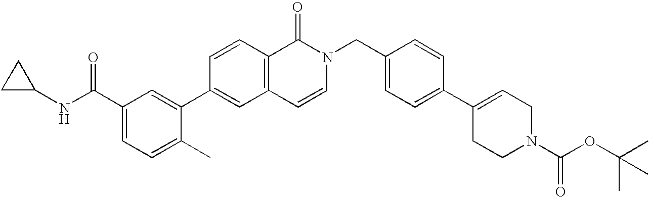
C1(C(NC2CC2)=O)=CC=C(C)C(C2=CC3=C(C=C2)C(=O)N(CC2=CC=C(C4=CCN(C(OC(C)(C)C)=O)CC4)C=C2)C=C3)=C1
